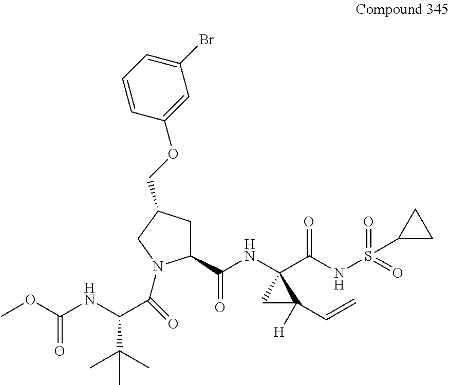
C1(C(NC2(C(NS(=O)(=O)C3CC3)=O)CC2([H])C=C)=O)CC(COC2=CC(Br)=CC=C2)CN1C(=O)C(NC(OC)=O)C(C)(C)C
